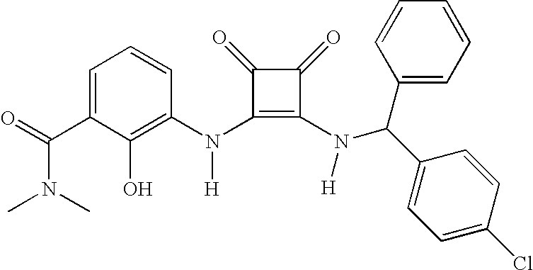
C(C1=CC=CC(N(C2=C(N([H])C(C3=CC=C(Cl)C=C3)C3=CC=CC=C3)C(=O)C2=O)[H])=C1O)(=O)N(C)C
